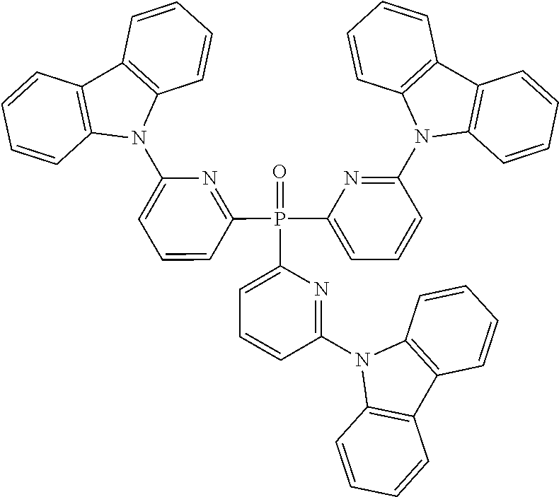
C12=C(C=CC=C1)C1=C(N2C2=NC(P(C3=NC(N4C5=C(C=CC=C5)C5=C4C=CC=C5)=CC=C3)(=O)C3=CC=CC(N4C5=C(C=CC=C5)C5=C4C=CC=C5)=N3)=CC=C2)C=CC=C1
